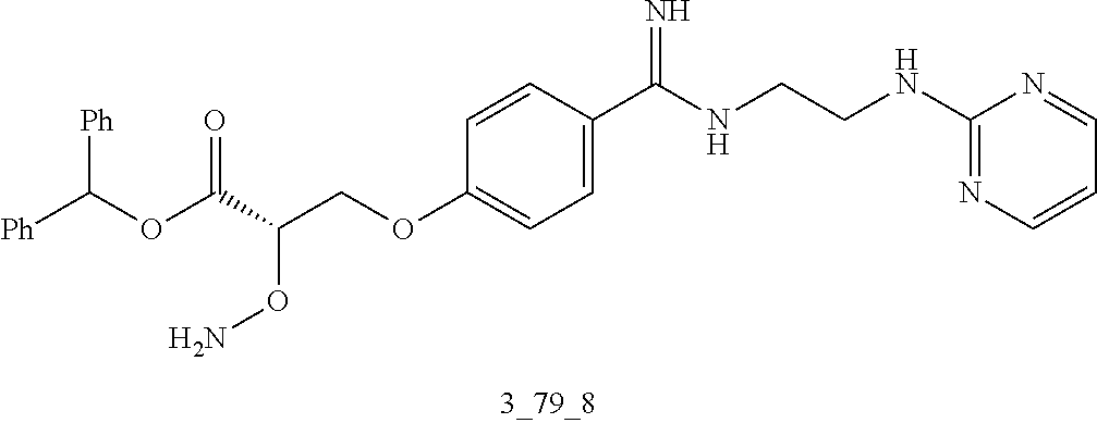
[Ph]C(OC(C(COC1=CC=C(C(NCCNC2=NC=CC=N2)=N)C=C1)ON)=O)[Ph]
